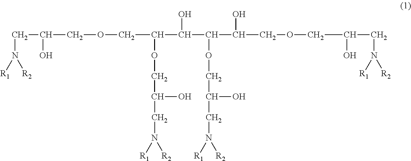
C(C(COCC(OCC(O)CN([R1])[R2])C(C(C(O)COCC(CN([R1])[R2])O)OCC(CN([R1])[R2])O)O)O)N([R1])[R2]
